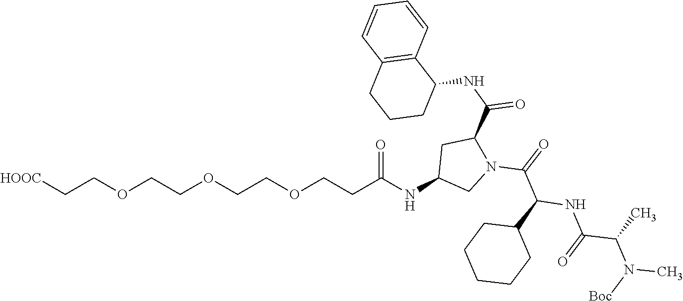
C(COCCOCCOCCC(NC1CN(C(=O)C(C2CCCCC2)NC(C(C)N([Boc])C)=O)C(C(NC2C3=C(CCC2)C=CC=C3)=O)C1)=O)[HOOC]
